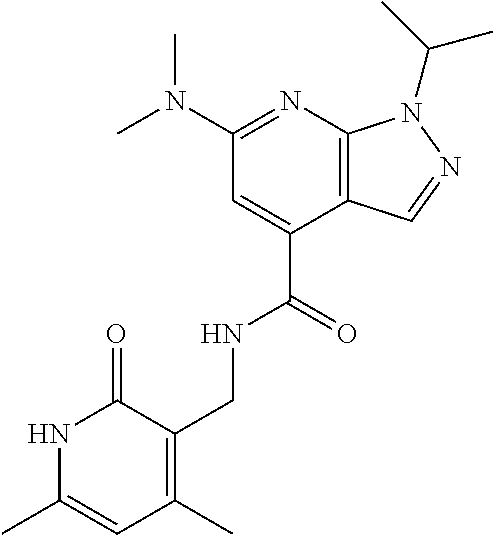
CN(C1=NC2=C(C(C(=O)NCC3=C(C)C=C(C)NC3=O)=C1)C=NN2C(C)C)C
